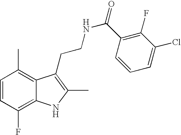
C1=CC(F)=C2C(=C1C)C(CCNC(=O)C1=C(F)C(Cl)=CC=C1)=C(C)N2
